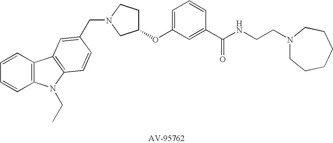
C1=CC2=C(C=C1)N(CC)C1=C2C=C(CN2CCC(OC3=CC=CC(C(NCCN4CCCCCC4)=O)=C3)C2)C=C1
